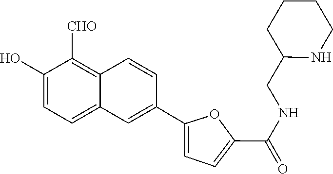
C1(O)=CC=C2C(=C1[CHO])C=CC(C1=CC=C(C(NCC3NCCCC3)=O)O1)=C2
